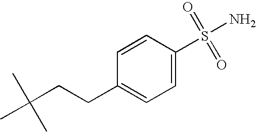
C1=C(S(=O)(=O)N)C=CC(CCC(C)(C)C)=C1
